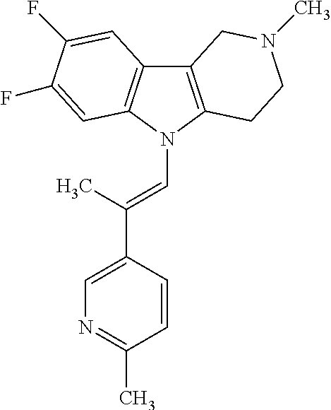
C12=C(N(C=C(C3=CN=C(C)C=C3)C)C3=C1C=C(F)C(F)=C3)CCN(C)C2
